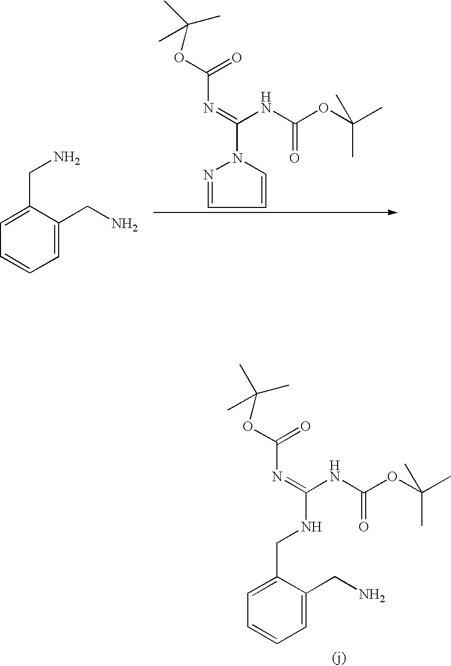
N1(C(NC(=O)OC(C)(C)C)=NC(OC(C)(C)C)=O)N=CC=C1.C1=C(CN)C(CN)=CC=C1.C(NC(=O)OC(C)(C)C)(=NC(OC(C)(C)C)=O)NCC1=CC=CC=C1CN
